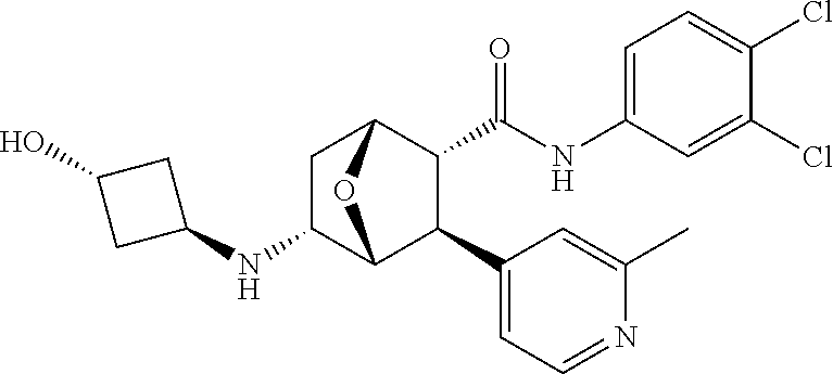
C1(NC2C3C(C4=CC=NC(C)=C4)C(C(NC4=CC=C(Cl)C(Cl)=C4)=O)C(C2)O3)CC(O)C1
